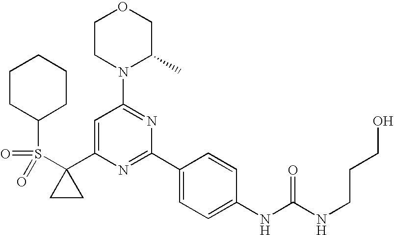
C1(C2=CC(N3C(C)COCC3)=NC(C3=CC=C(NC(=O)NCCCO)C=C3)=N2)(S(=O)(=O)C2CCCCC2)CC1
